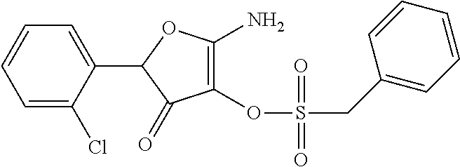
C1(OS(=O)(CC2=CC=CC=C2)=O)=C(N)OC(C2=CC=CC=C2Cl)C1=O
